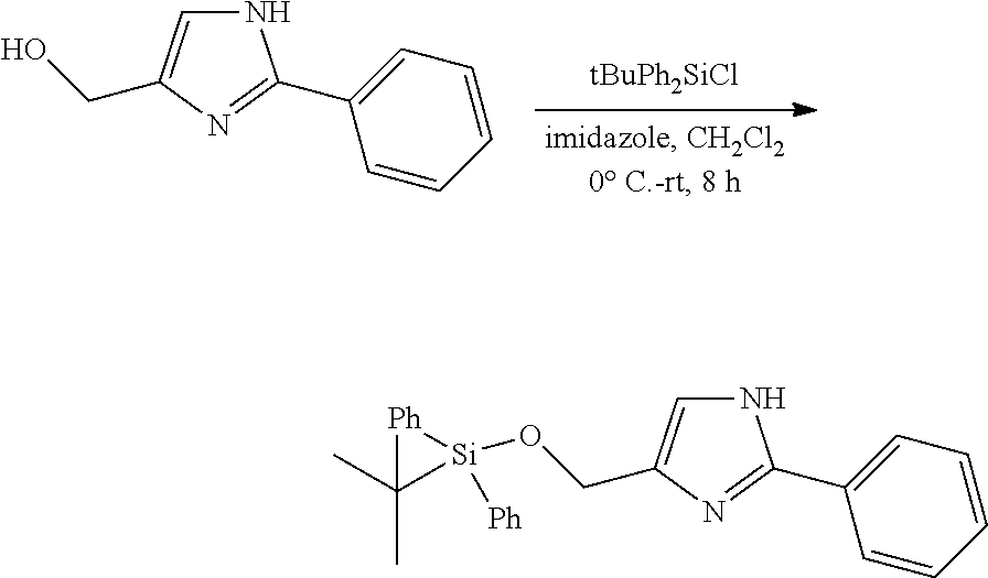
N1C=C(CO)N=C1C1=CC=CC=C1.N1C=C(CO[Si]2([Ph])[Ph]C2(C)C)N=C1C1=CC=CC=C1
